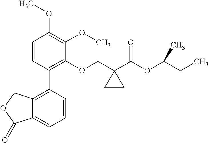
C1=CC(C2=C3C(=CC=C2)C(=O)OC3)=C(OCC2(C(OC(CC)C)=O)CC2)C(OC)=C1OC
